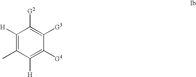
C1([H])=C(C)C([H])=C([G4])C([G3])=C1[G2]
